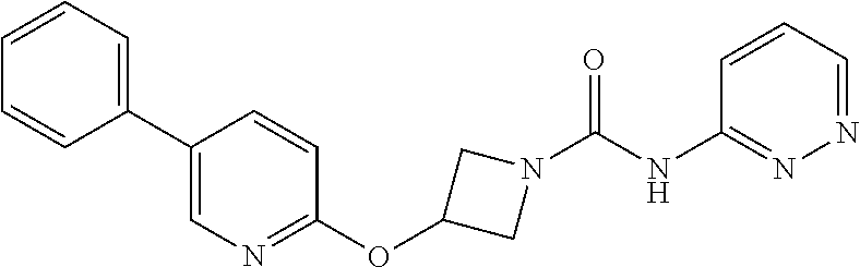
C1(C2=CC=CC=C2)=CN=C(OC2CN(C(=O)NC3=NN=CC=C3)C2)C=C1
